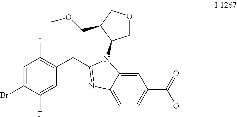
C(C1COCC1N1C2=CC(C(=O)OC)=CC=C2N=C1CC1=C(F)C=C(Br)C(F)=C1)OC
